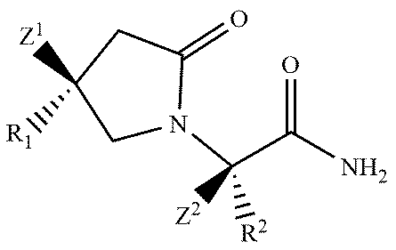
C1N(C([Z2])(C(N)=O)[R2])C(=O)CC1([Z1])[R1]
